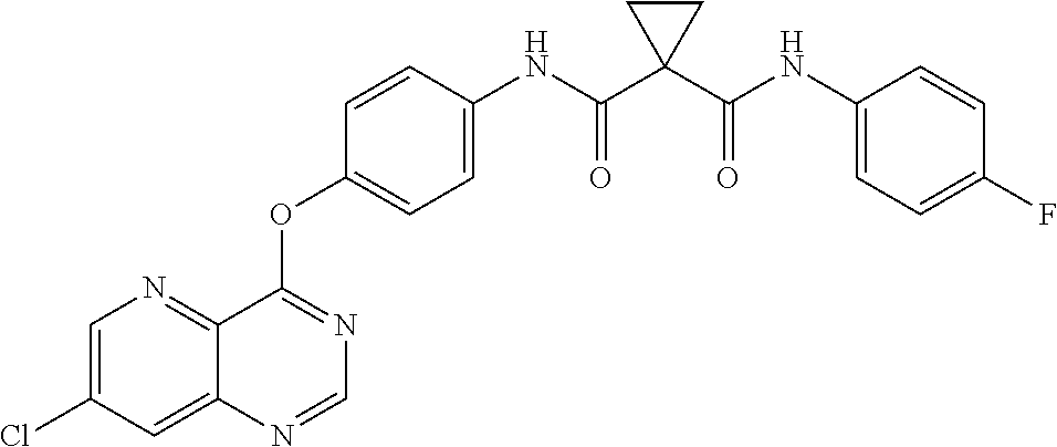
C12=NC=C(Cl)C=C1N=CN=C2OC1=CC=C(NC(C2(C(NC3=CC=C(F)C=C3)=O)CC2)=O)C=C1
